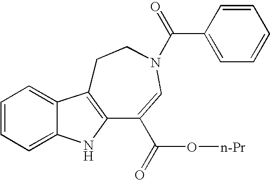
C1=CC=C2C(=C1)C1=C(N2)C(C(=O)O[n-Pr])=CN(C(C2=CC=CC=C2)=O)CC1
